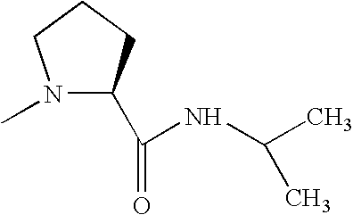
N1(C)C(C(=O)NC(C)C)CCC1
